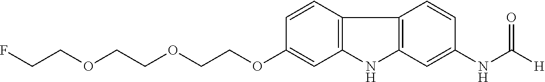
C12=C(C=CC(OCCOCCOCCF)=C1)C1=C(N2)C=C(NC([H])=O)C=C1
